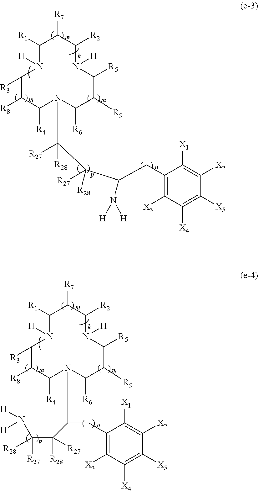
C1([R3])N([H])C([R1])C([R7])C([R2])N([H])C([R5])C([R9])C([R6])N(C([R27])([R28])C(C(CC2=C([X3])C([X4])=C([X5])C([X2])=C2[X1])N([H])[H])([R27])[R28])C([R4])C1[R8].C1([R3])N([H])C([R1])C([R7])C([R2])N([H])C([R5])C([R9])C([R6])N(C(CC2=C([X3])C([X4])=C([X5])C([X2])=C2[X1])C([R28])(C(N([H])[H])([R28])[R27])[R27])C([R4])C1[R8]
